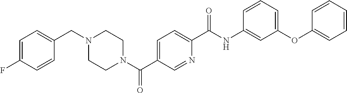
C1(F)=CC=C(CN2CCN(C(C3=CC=C(C(NC4=CC(OC5=CC=CC=C5)=CC=C4)=O)N=C3)=O)CC2)C=C1
